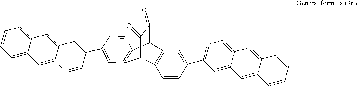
C12=C(C3C(=O)C(=O)C1C1=C3C=C(C3=CC=C4C(=C3)C=C3C(=C4)C=CC=C3)C=C1)C=CC(C1=CC3=CC4=CC=CC=C4C=C3C=C1)=C2
